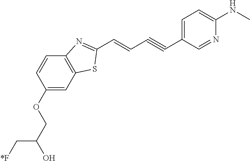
C1=C(C#CC=CC2=NC3=C(C=C(OCC(O)C[*F])C=C3)S2)C=NC(NC)=C1
